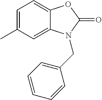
C1=C(C)C=C2C(=C1)OC(=O)N2CC1=CC=CC=C1
